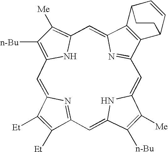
C1([Et])=C([Et])C2=NC1=CC1=C([n-Bu])C([Me])=C(N1)C=C1C3=C(C(=N1)C=C1C([Me])=C([n-Bu])C(=C2)N1)C1C=CC3CC1
